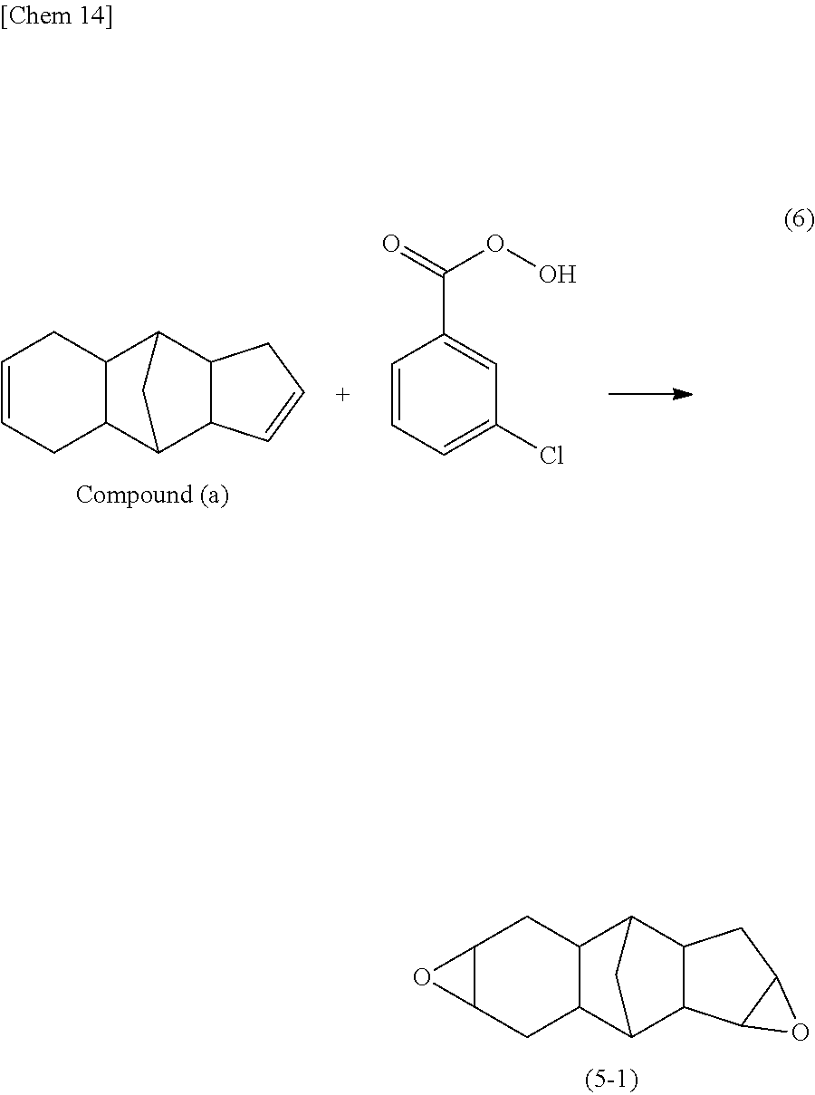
C12C(CC3C(C1)C1C4C(C3C1)C1C(C4)O1)O2.C1=CCC2C(C1)C1C3C(C2C1)C=CC3.C1=CC=C(Cl)C=C1C(=O)OO
